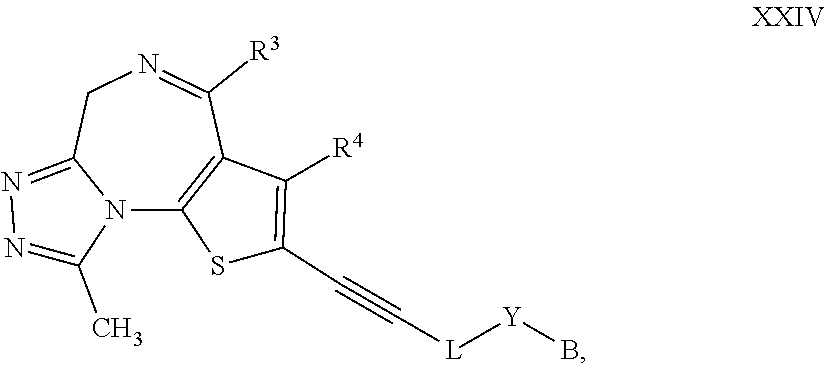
N1=C(C)N2C(=N1)CN=C([R3])C1=C2SC(C#C[L][Y]B)=C1[R4]
